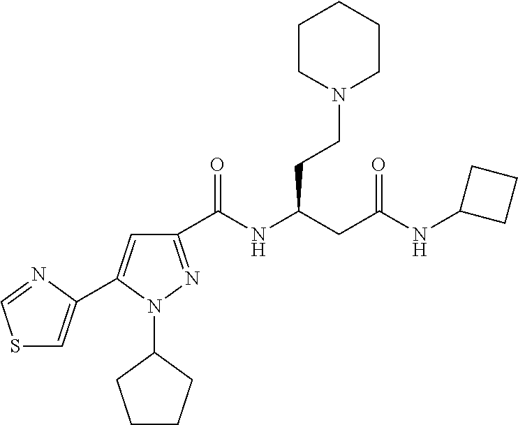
C1(C(NC(CC(NC2CCC2)=O)CCN2CCCCC2)=O)=NN(C2CCCC2)C(C2=CSC=N2)=C1
